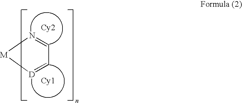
[M]1[D]=CC=N1.[Cy2].[Cy1]
